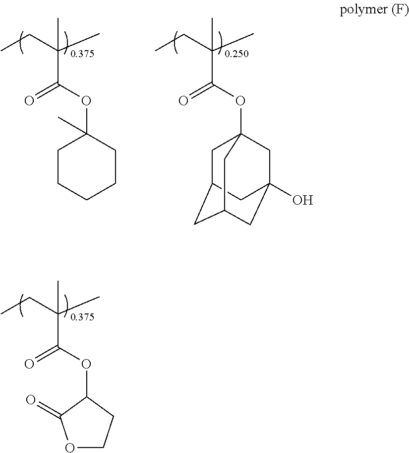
O(C(C(C)(CC)C)=O)C1CCOC1=O.C1(OC(C(C)(CC)C)=O)(C)CCCCC1.O(C(C(C)(CC)C)=O)C12CC3CC(CC(O)(C1)C3)C2
